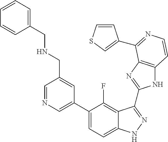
C1=C(C2=CC=C3C(=C2F)C(C2=NC4=C(N2)C=CN=C4C2=CSC=C2)=NN3)C=C(CNCC2=CC=CC=C2)C=N1
